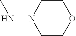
C1CN(NC)CCO1
